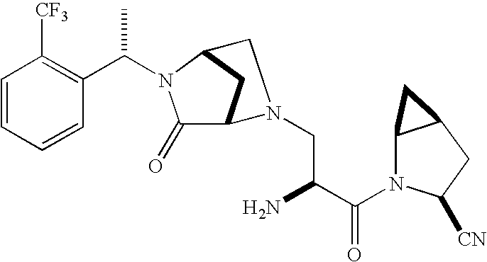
C1=CC([CF3])=C(C(N2C(=O)C3CC2CN3CC(N)C(N2C3C(CC2[CN])C3)=O)C)C=C1
